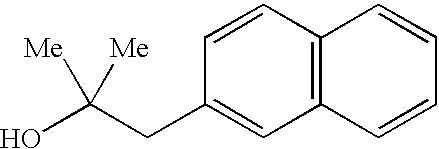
C12=C(C=CC(CC(O)([Me])[Me])=C1)C=CC=C2
